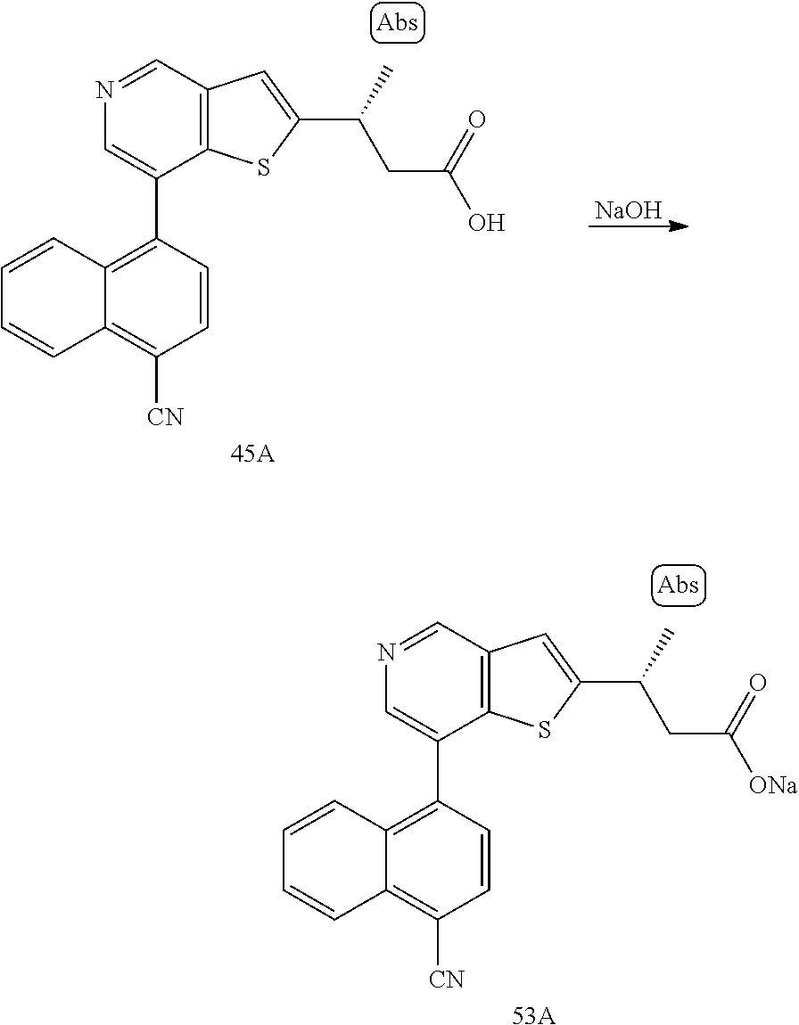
[53A].C12=C(C=NC=C1C1=C3C(=C([CN])C=C1)C=CC=C3)C=C(C(CC(=O)[ONa])C)S2.[45A].C12=C(C=NC=C1C1=C3C(=C([CN])C=C1)C=CC=C3)C=C(C(CC(=O)O)C)S2.[NaOH]
